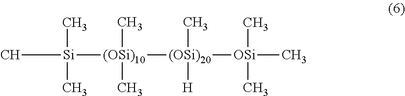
[(OSi)10](C)(C)([(OSi)20]([OSi](C)(C)C)(C)[H])[Si](C)(C)C
